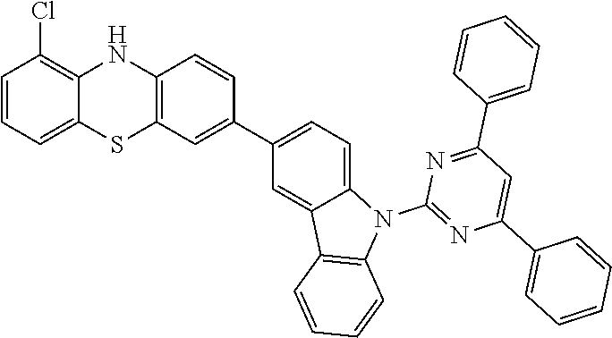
C1=CC=C2C(=C1Cl)NC1=C(S2)C=C(C2=CC=C3C(=C2)C2=C(N3C3=NC(C4=CC=CC=C4)=CC(C4=CC=CC=C4)=N3)C=CC=C2)C=C1
